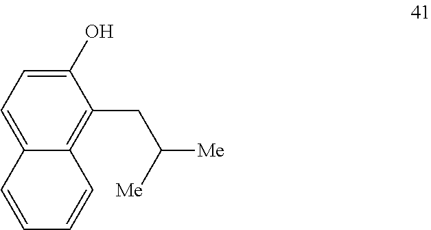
C12=CC=C(O)C(CC([Me])[Me])=C1C=CC=C2
